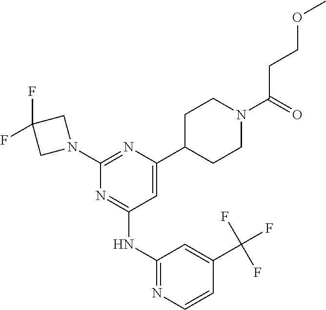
C1C(C2=CC(NC3=NC=CC(C(F)(F)F)=C3)=NC(N3CC(F)(F)C3)=N2)CCN(C(=O)CCOC)C1
